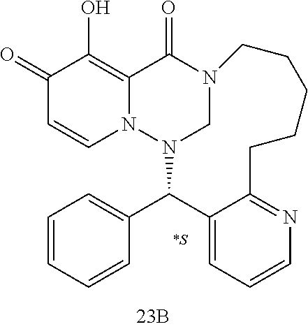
N12CN(C(C3=CC=CC=C3)C3=CC=CN=C3CCCCC1)N1C=CC(=O)C(O)=C1C2=O
